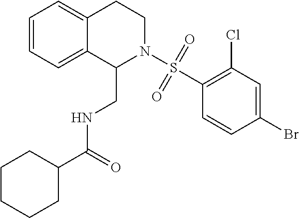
C1=CC=C2C(=C1)CCN(S(C1=C(Cl)C=C(Br)C=C1)(=O)=O)C2CNC(C1CCCCC1)=O
